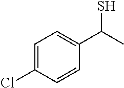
C1=C(Cl)C=CC(C(C)S)=C1
